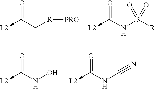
O=C(C[R][PRO])->[L2].O=C(NS([R])(=O)=O)->[L2].O=C(NO)->[L2].O=C(NC#N)->[L2]
